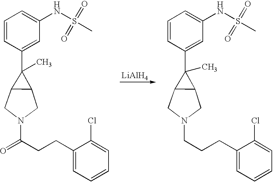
C1=CC(C2(C)C3C2CN(CCCC2=CC=CC=C2Cl)C3)=CC(NS(C)(=O)=O)=C1.C1=CC(C2(C)C3C2CN(C(=O)CCC2=CC=CC=C2Cl)C3)=CC(NS(C)(=O)=O)=C1.[LiAlH4]
